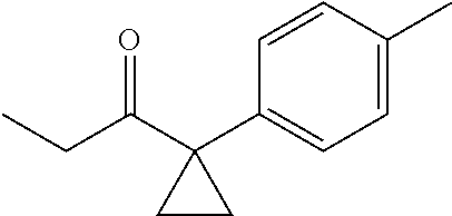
C(C1(C2=CC=C(C)C=C2)CC1)(CC)=O
